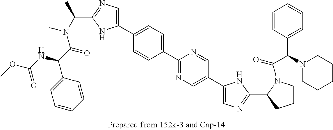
COC(NC(C(=O)N(C(C1=NC=C(C2=CC=C(C3=NC=C(C4=CN=C(C5CCCN5C(=O)C(N5CCCCC5)C5=CC=CC=C5)N4)C=N3)C=C2)N1)C)C)C1=CC=CC=C1)=O
